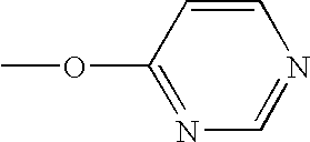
C1=CC(OC)=NC=N1
